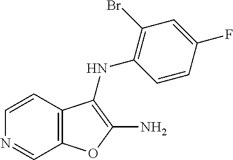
C1=CC2=C(C=N1)OC(N)=C2NC1=C(Br)C=C(F)C=C1
